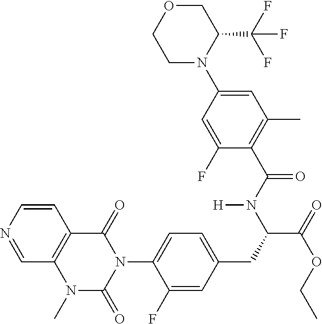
C1=NC=CC2=C1N(C)C(=O)N(C1=CC=C(CC(C(=O)OCC)N(C(C3=C(C)C=C(N4C(C(F)(F)F)COCC4)C=C3F)=O)[H])C=C1F)C2=O
